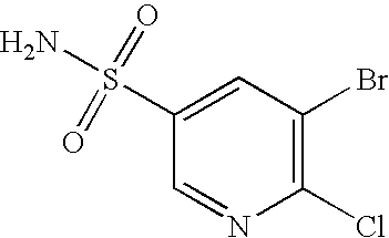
C1(Cl)=C(Br)C=C(S(N)(=O)=O)C=N1
